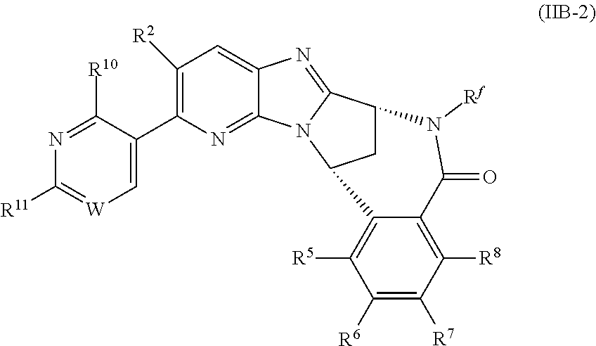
C1(C2=C([R2])C=C3C(=N2)N2C(=N3)C3CC2C2=C([R5])C([R6])=C([R7])C([R8])=C2C(=O)N3[Rf])=C[W]=C([R11])N=C1[R10]
